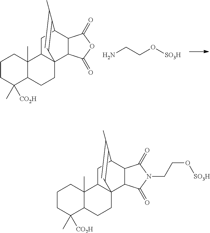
C1CC([CO2H])(C)C2C(C)(C1)C1C3(CC2)C2C(C(C1)C(C)=C3)C(=O)OC2=O.NCCO[SO3H].C1CC([CO2H])(C)C2C(C)(C1)C1C3(CC2)C2C(C(C1)C(C)=C3)C(=O)N(CCO[SO3H])C2=O
